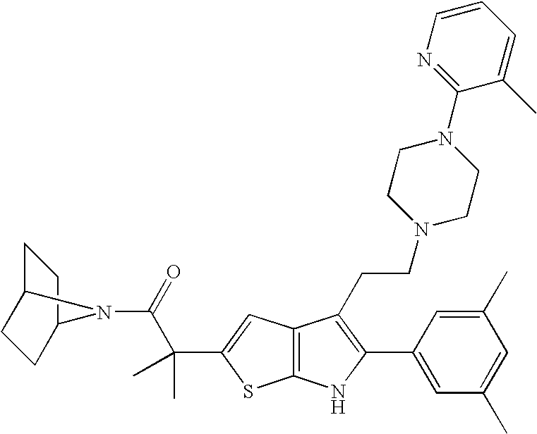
C12=C(C=C(C(C(=O)N3C4CCC3CC4)(C)C)S1)C(CCN1CCN(C3=NC=CC=C3C)CC1)=C(C1=CC(C)=CC(C)=C1)N2
